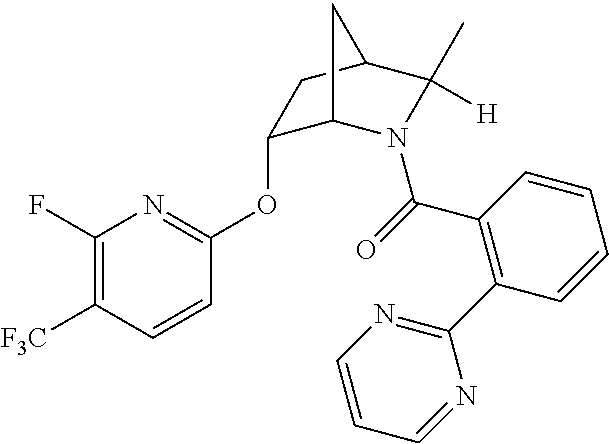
O(C1=NC(F)=C([F3C])C=C1)C1C2N(C(=O)C3=C(C4=NC=CC=N4)C=CC=C3)C([H])(C)C(C1)C2
